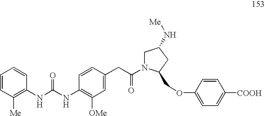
C1=CC([Me])=C(NC(NC2=C([OMe])C=C(CC(=O)N3C(COC4=CC=C([COOH])C=C4)CC(N[Me])C3)C=C2)=O)C=C1
